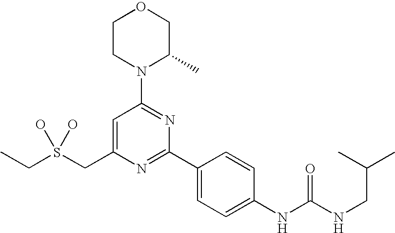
C(S(CC1=CC(N2C(C)COCC2)=NC(C2=CC=C(NC(NCC(C)C)=O)C=C2)=N1)(O)O)C
